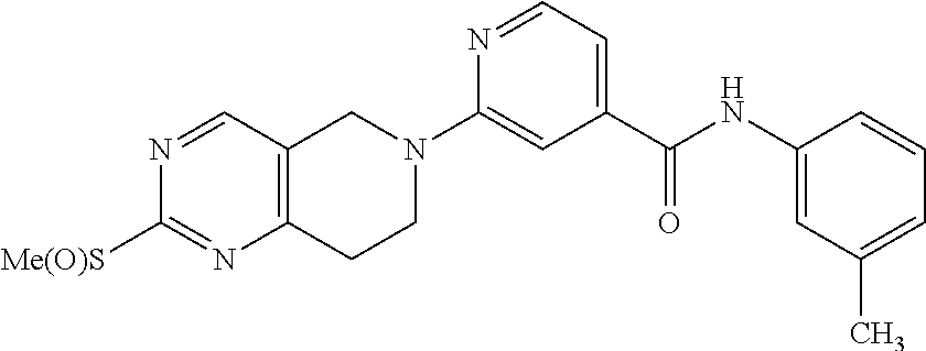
C12=C(C=NC([Me(O)S])=N1)CN(C1=CC(C(NC3=CC(C)=CC=C3)=O)=CC=N1)CC2
